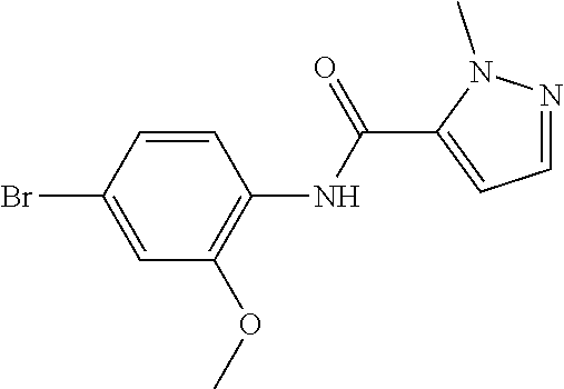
C1=C(Br)C=CC(NC(C2=CC=NN2C)=O)=C1OC
